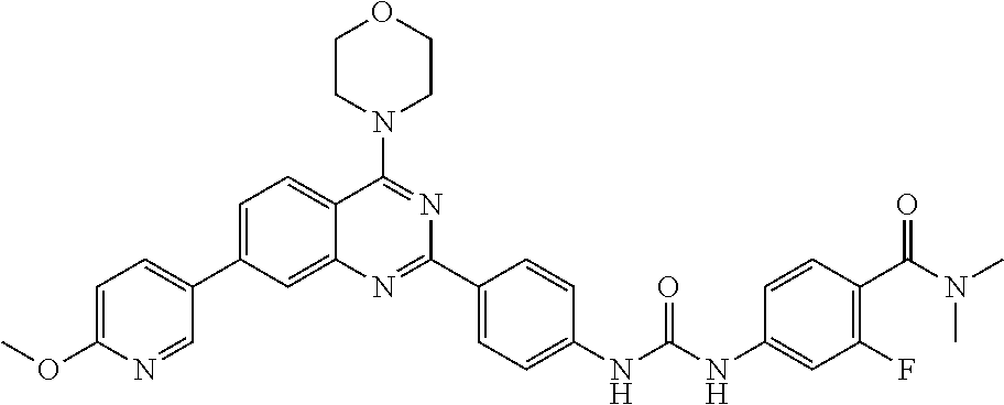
C1=C(C2=CC=C(OC)N=C2)C=C2C(=C1)C(N1CCOCC1)=NC(C1=CC=C(NC(NC3=CC(F)=C(C(N(C)C)=O)C=C3)=O)C=C1)=N2
